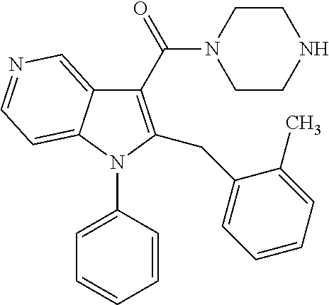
C1(C(N2CCNCC2)=O)=C(CC2=CC=CC=C2C)N(C2=CC=CC=C2)C2=CC=NC=C12
